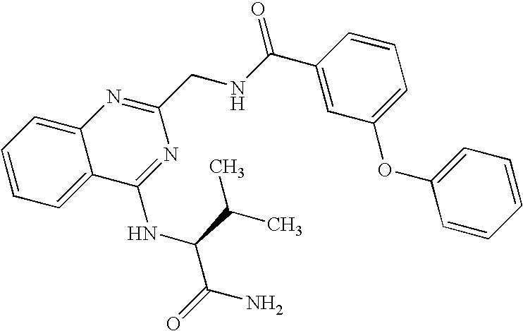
C12=CC=CC=C1C(NC(C(N)=O)C(C)C)=NC(CNC(=O)C1=CC(OC3=CC=CC=C3)=CC=C1)=N2
